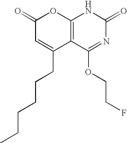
C12=C(C(OCCF)=NC(=O)N1)C(CCCCCC)=CC(=O)O2
